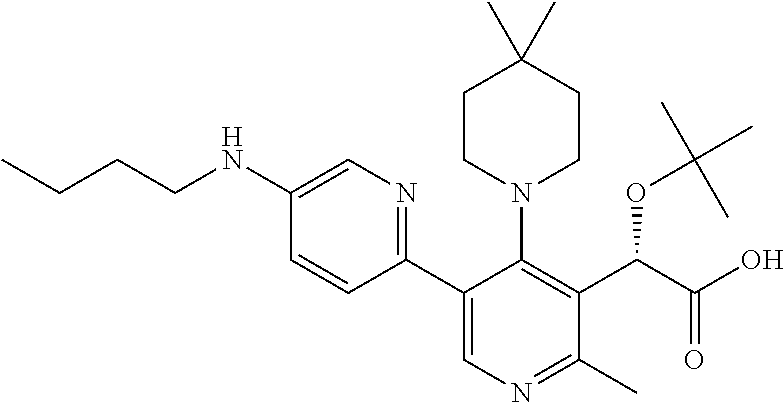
C1=CC(C2=CN=C(C)C(C(C(O)=O)OC(C)(C)C)=C2N2CCC(C)(C)CC2)=NC=C1NCCCC
